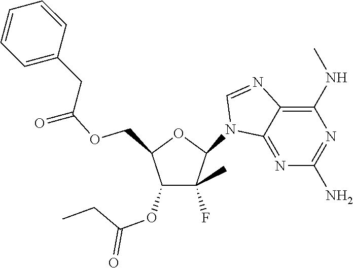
C1(N2C3=NC(N)=NC(NC)=C3N=C2)C(F)(C)C(OC(CC)=O)C(COC(=O)CC2=CC=CC=C2)O1
